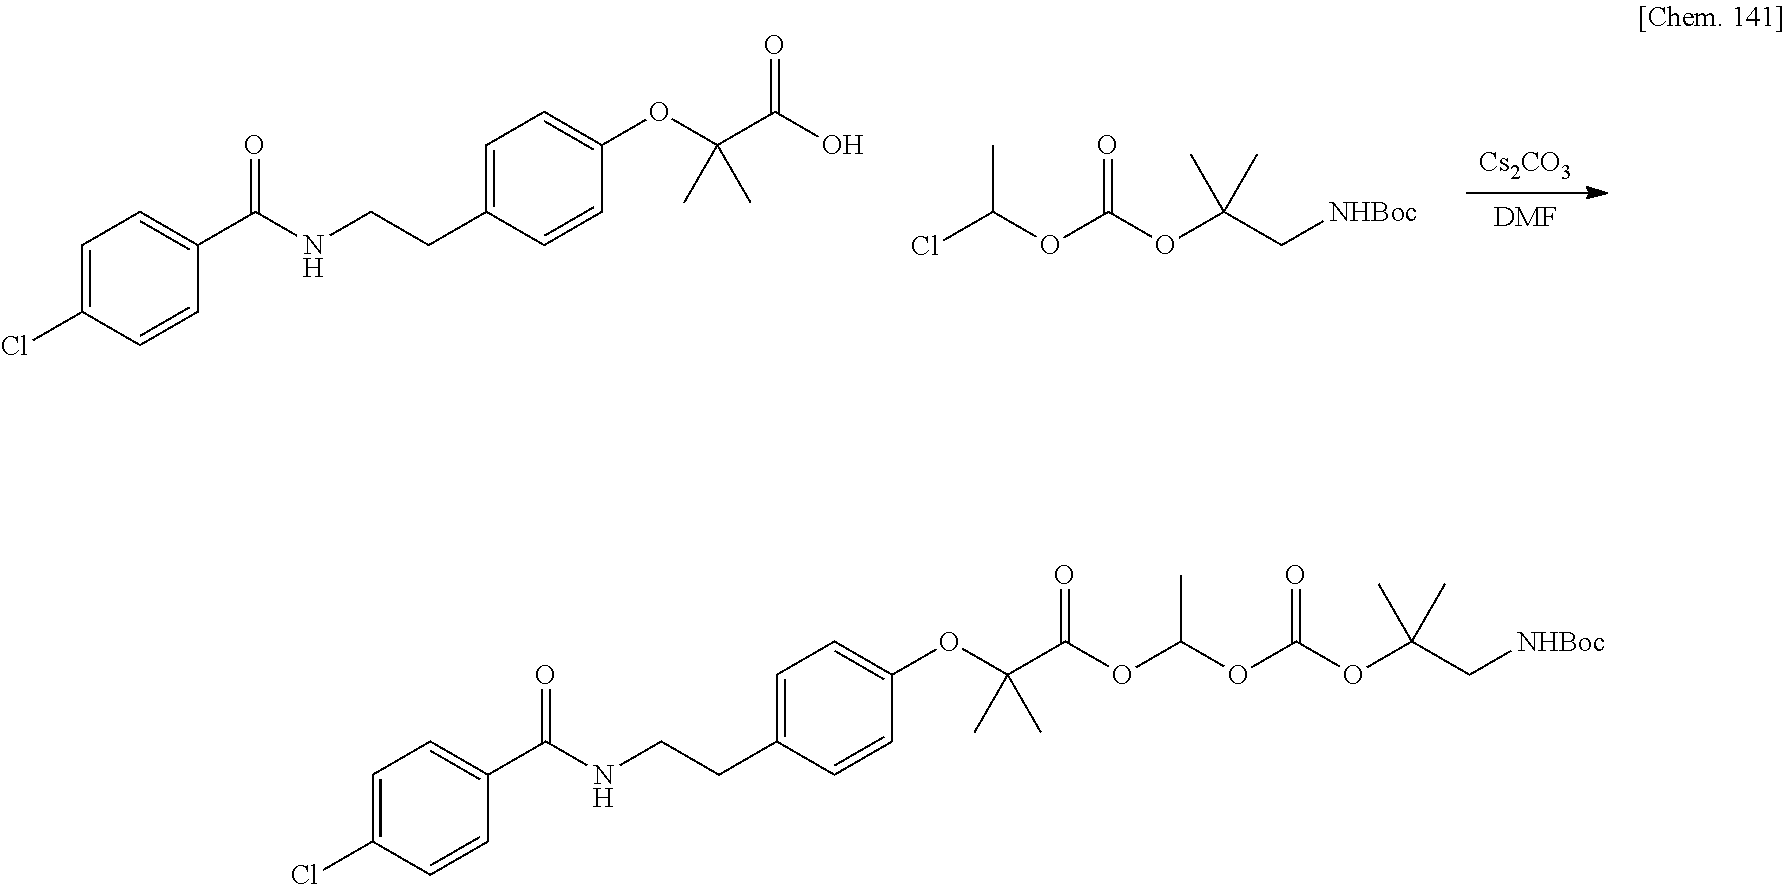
[Cs2CO3].[DMF].C1=C(Cl)C=CC(C(NCCC2=CC=C(OC(C(O)=O)(C)C)C=C2)=O)=C1.ClC(OC(OC(C[NHBoc])(C)C)=O)C.C1=C(Cl)C=CC(C(NCCC2=CC=C(OC(C(=O)OC(C)OC(OC(C[NHBoc])(C)C)=O)(C)C)C=C2)=O)=C1
